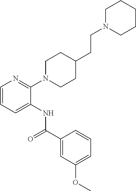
C1(N2CCC(CCN3CCCCC3)CC2)=NC=CC=C1NC(=O)C1=CC(OC)=CC=C1
